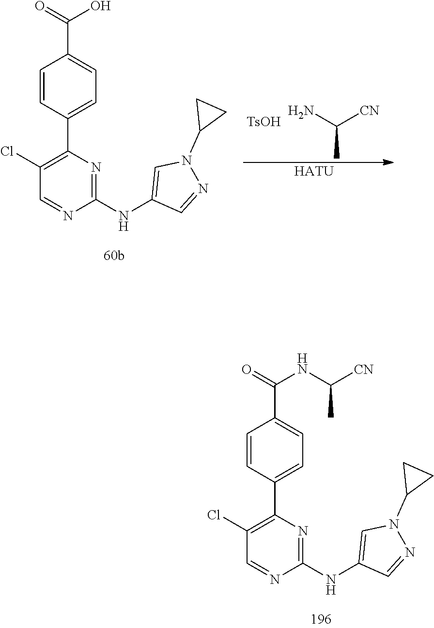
NC([CN])C.[TsOH].C1=CC(C2=C(Cl)C=NC(NC3=CN(C4CC4)N=C3)=N2)=CC=C1C(=O)O.[HATU].C1=CC(C2=C(Cl)C=NC(NC3=CN(C4CC4)N=C3)=N2)=CC=C1C(=O)NC([CN])C
